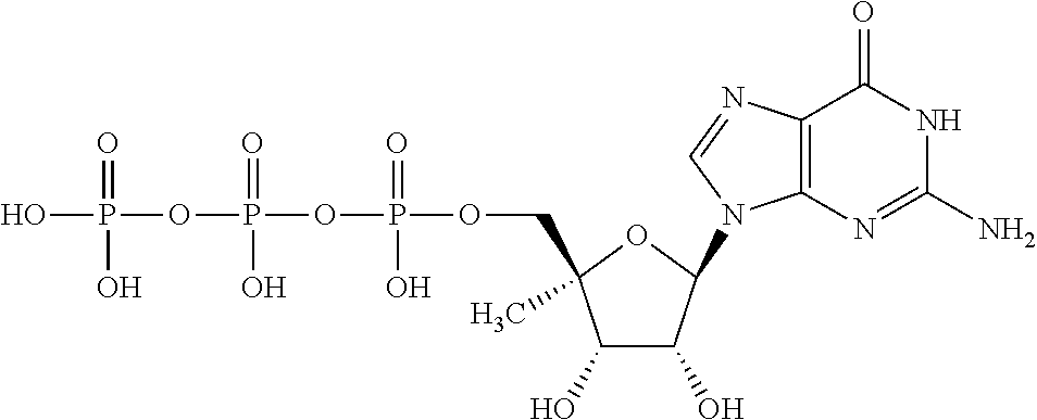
OP(=O)(OP(=O)(O)OP(=O)(O)OCC1(C)C(O)C(O)C(N2C3=C(N=C2)C(=O)NC(N)=N3)O1)O
